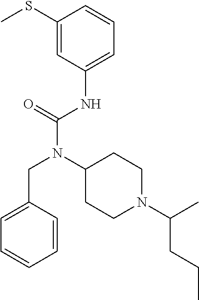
C1(SC)=CC(NC(N(C2CCN(C(C)CCC)CC2)CC2=CC=CC=C2)=O)=CC=C1
